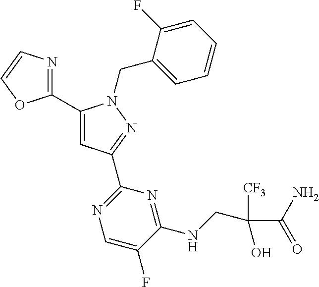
C1(C2=CC(C3=NC=C(F)C(NCC(C(N)=O)([CF3])O)=N3)=NN2CC2=CC=CC=C2F)=NC=CO1
